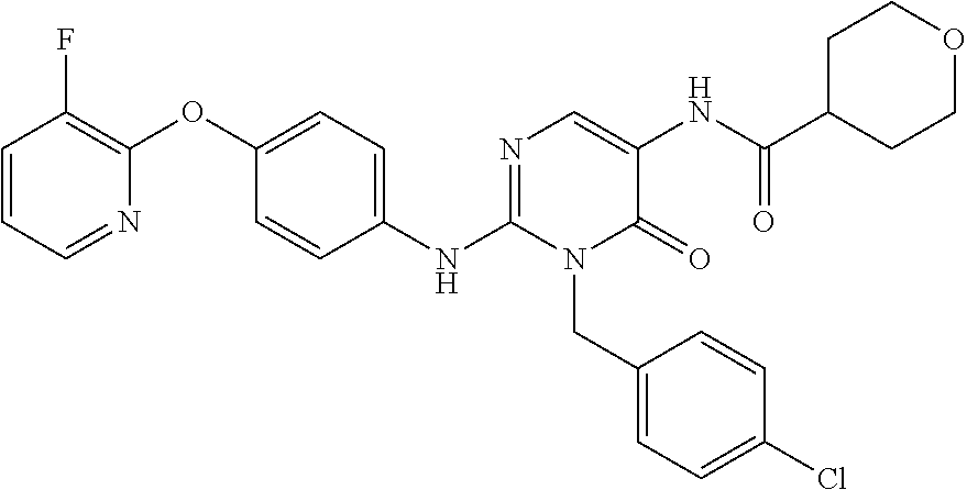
C1=CC=NC(OC2=CC=C(NC3=NC=C(NC(C4CCOCC4)=O)C(=O)N3CC3=CC=C(Cl)C=C3)C=C2)=C1F
